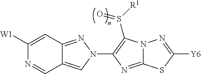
C12=CN(C3=C(S([R1])=O)N4C(=N3)SC([Y6])=N4)N=C1C=C([W1])N=C2
